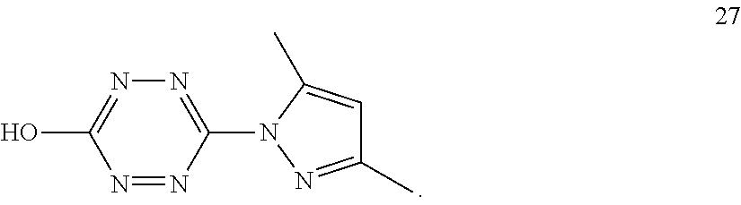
N1=NC(N2N=C(C)C=C2C)=NN=C1O
